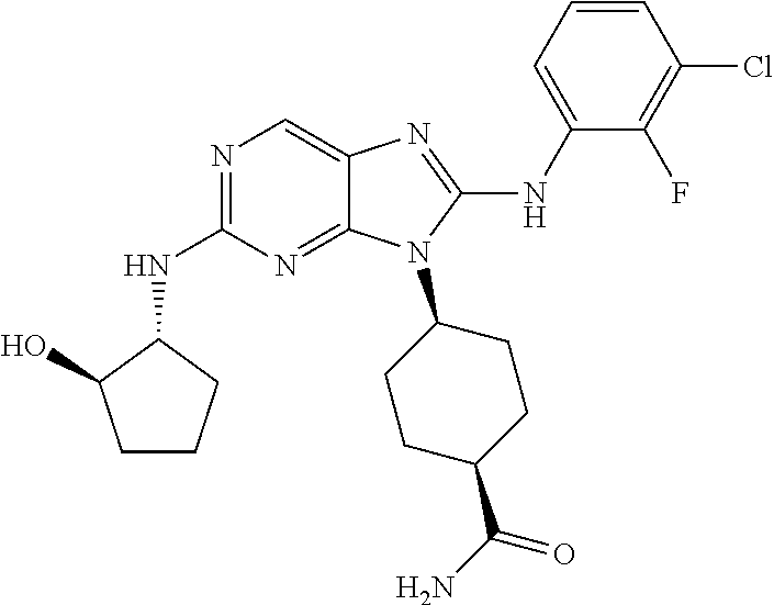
N1=C(NC2C(O)CCC2)N=C2C(=C1)N=C(NC1=CC=CC(Cl)=C1F)N2C1CCC(C(N)=O)CC1
